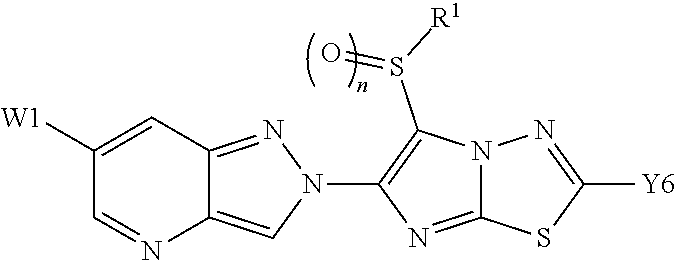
C1([W1])=CC2=NN(C3=C(S([R1])=O)N4C(=N3)SC([Y6])=N4)C=C2N=C1
